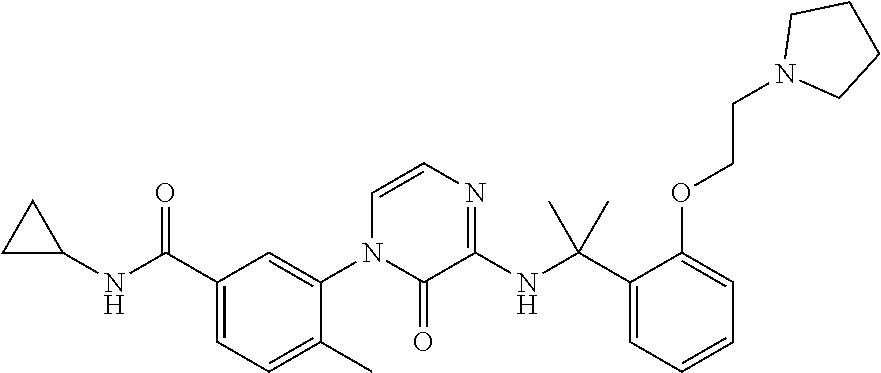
C1C(NC(C2=CC=C(C)C(N3C(=O)C(NC(C4=CC=CC=C4OCCN4CCCC4)(C)C)=NC=C3)=C2)=O)C1
